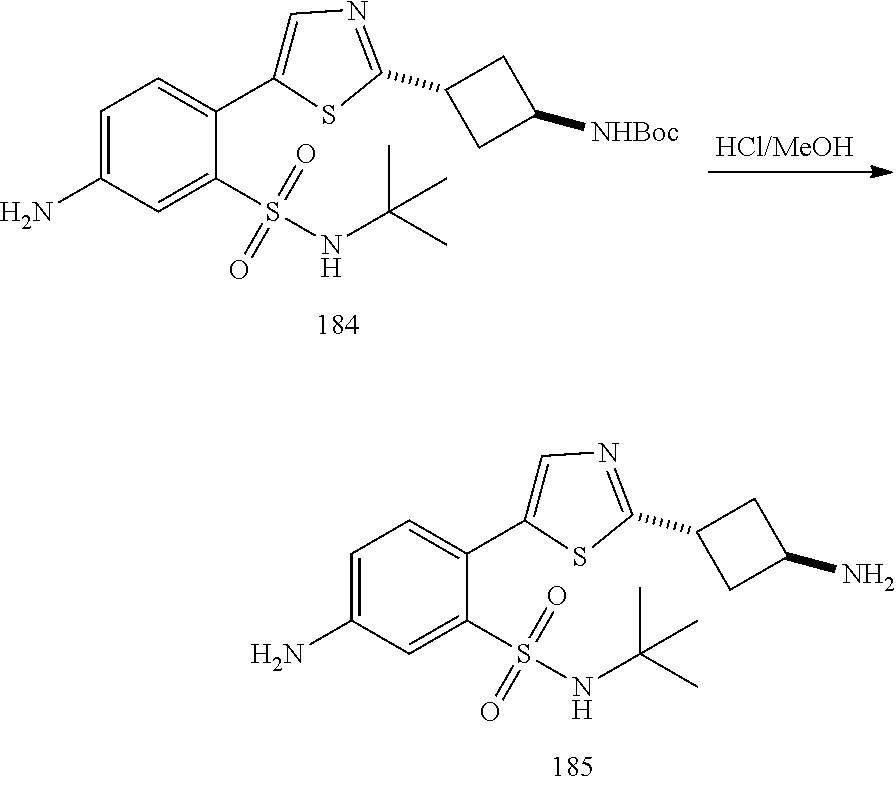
C1(C2CC(N)C2)=NC=C(C2=CC=C(N)C=C2S(=O)(=O)NC(C)(C)C)S1.C1(C2CC([NHBoc])C2)=NC=C(C2=CC=C(N)C=C2S(=O)(=O)NC(C)(C)C)S1
